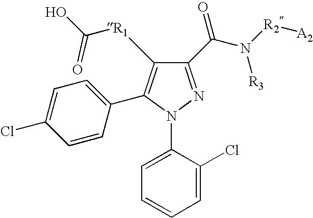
C1(C(N([R2][A2])[R3])=O)=NN(C2=CC=CC=C2Cl)C(C2=CC=C(Cl)C=C2)=C1[R1]C(O)=O
